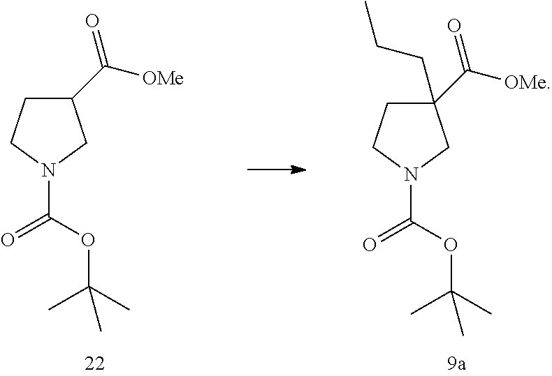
C1(C([OMe])=O)CCN(C(OC(C)(C)C)=O)C1.C1(C([OMe])=O)(CCC)CCN(C(OC(C)(C)C)=O)C1
